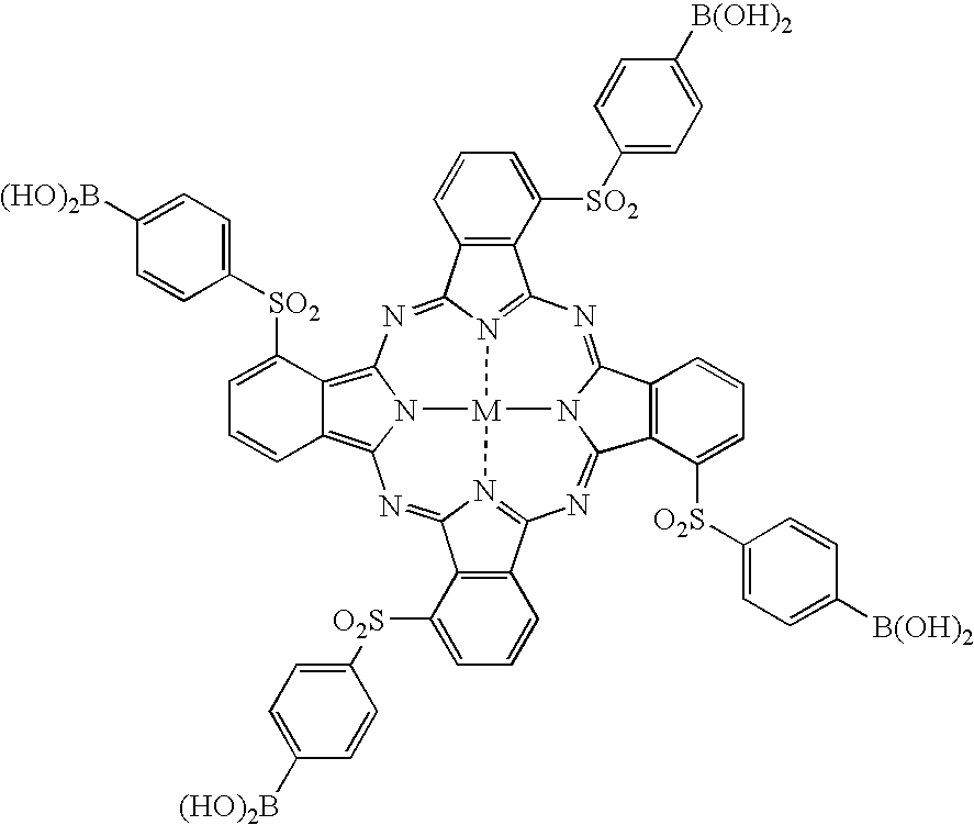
C12=NC3=C4C(=C5N=C6C7=C(C8=N6[M]6(N1=C(C1=C2C([O2S]C2=CC=C([(HO)2B])C=C2)=CC=C1)N=C1C2=C(C(=N8)N16)C=CC=C2[O2S]C1=CC=C([B(OH)2])C=C1)N53)C([SO2]C1=CC=C([B(OH)2])C=C1)=CC=C7)C([SO2]C1=CC=C([(HO)2B])C=C1)=CC=C4
